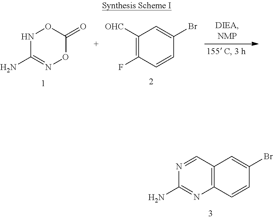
N1C(N)=NOC(=O)O1.C1([OHC])=C(F)C=CC(Br)=C1.N1=CC2=C(N=C1N)C=CC(Br)=C2
